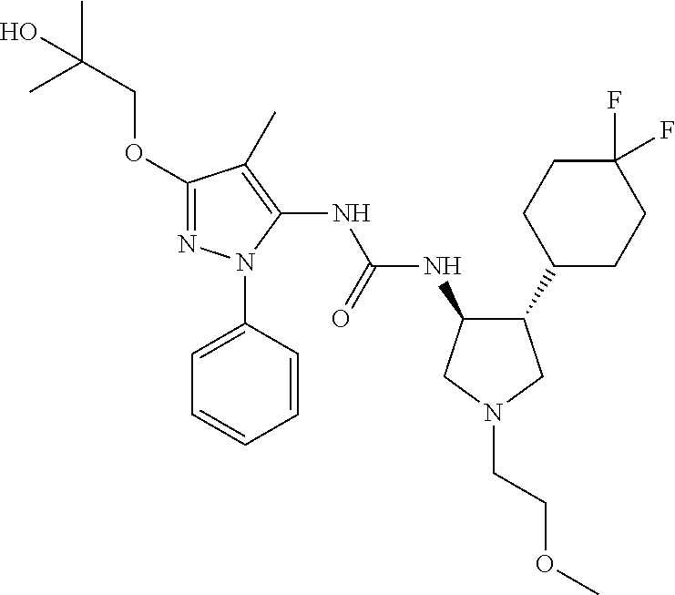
O(C1=NN(C2=CC=CC=C2)C(NC(NC2C(C3CCC(F)(F)CC3)CN(CCOC)C2)=O)=C1C)CC(C)(C)O
